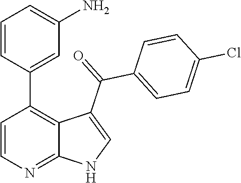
C1=CN=C2C(=C1C1=CC(N)=CC=C1)C(C(=O)C1=CC=C(Cl)C=C1)=CN2
